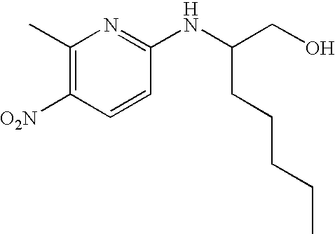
C1(C)=C([O2N])C=CC(NC(CO)CCCCC)=N1
